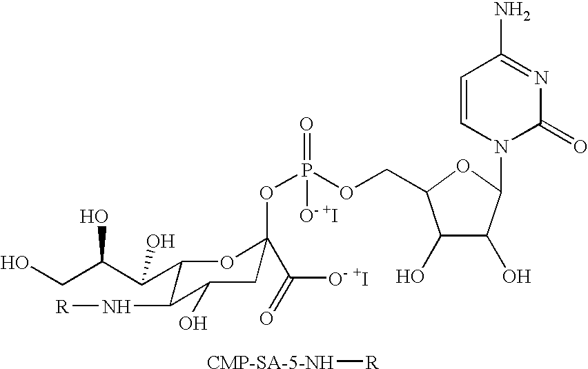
OCC(C(C1C(N[R])C(O)CC(OP(OCC2C(O)C(O)C(N3C(=O)N=C(N)C=C3)O2)(=O)[O- +I])(C(=O)[O- +I])O1)O)O.[CMP-SA-5-NH][R]
